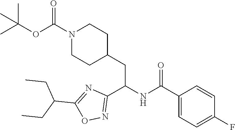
C1(C(NC(C2=NOC(C(CC)CC)=N2)CC2CCN(C(=O)OC(C)(C)C)CC2)=O)=CC=C(F)C=C1
